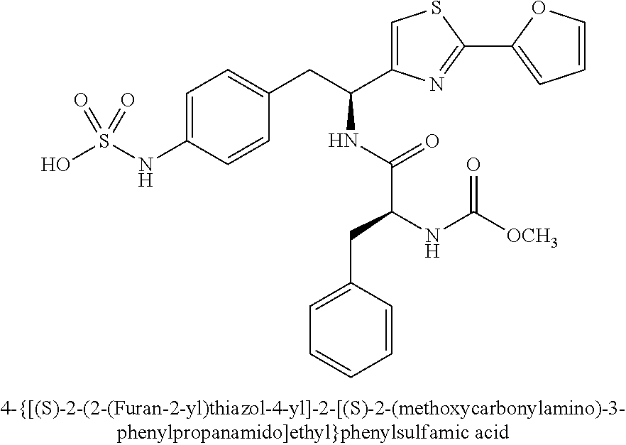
OS(NC1=CC=C(CC(C2=CSC(C3=CC=CO3)=N2)NC(C(NC([OCH3])=O)CC2=CC=CC=C2)=O)C=C1)(=O)=O
